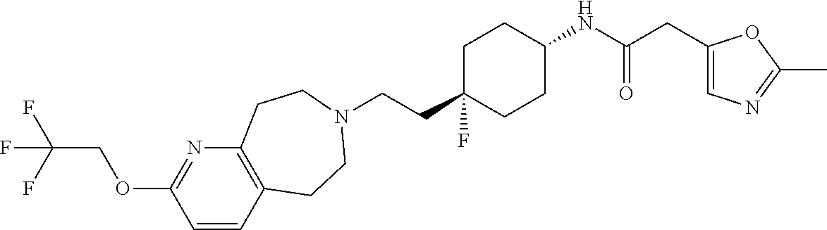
C(CC1(F)CCC(NC(CC2=CN=C(C)O2)=O)CC1)N1CCC2=C(N=C(OCC(F)(F)F)C=C2)CC1
